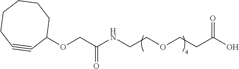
C1(OCC(NCCOCCC(O)=O)=O)CCCCCC#C1
